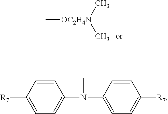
C[OC2H4N](C)C.[R7]C1=CC=C(N(C)C2=CC=C([R7])C=C2)C=C1
